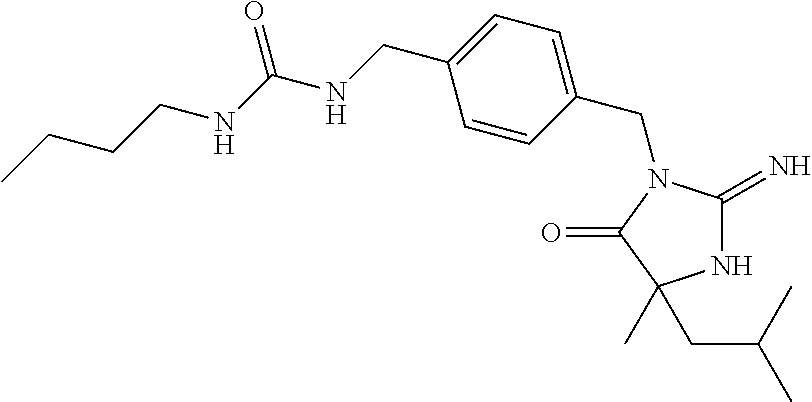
N1C(=N)N(CC2=CC=C(CNC(NCCCC)=O)C=C2)C(=O)C1(CC(C)C)C
